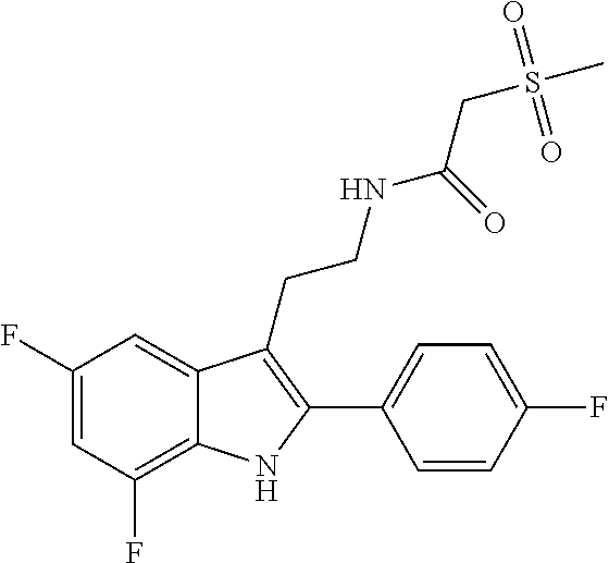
C1(F)=CC(F)=C2C(=C1)C(CCNC(CS(C)(=O)=O)=O)=C(C1=CC=C(F)C=C1)N2
